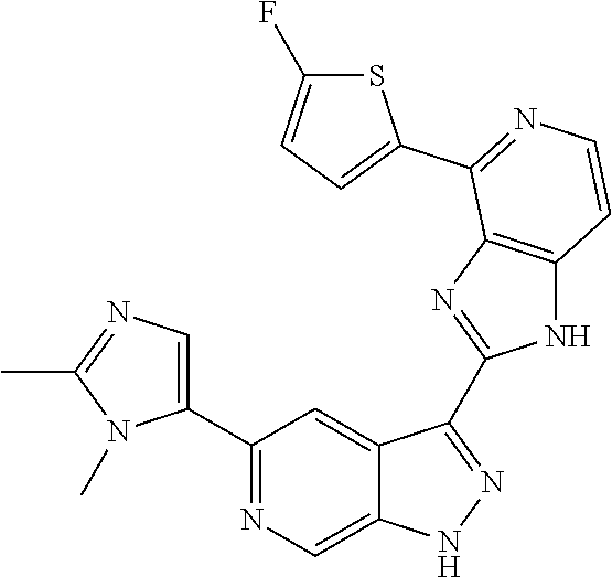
C1(C2=NC=C3C(=C2)C(C2=NC4=C(N2)C=CN=C4C2=CC=C(F)S2)=NN3)=CN=C(C)N1C
